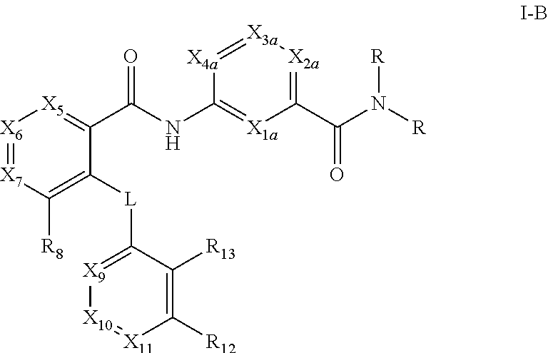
[X6]1=[X7]C([R8])=C([L]C2=[X9][X10]=[X11]C([R12])=C2[R13])C(C(NC2=[X1a]C(C(N([R])[R])=O)=[X2a][X3a]=[X4a]2)=O)=[X5]1
